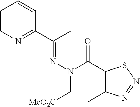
C1=CN=C(C(C)=NN(C(C2=C(C)N=NS2)=O)C[MeO2C])C=C1
